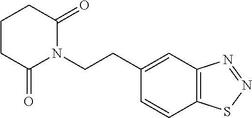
C1CC(=O)N(CCC2=CC3=C(C=C2)SN=N3)C(=O)C1
